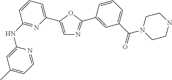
C1(NC2=NC(C3=CN=C(C4=CC(C(=O)N5CCNCC5)=CC=C4)O3)=CC=C2)=CC(C)=CC=N1
